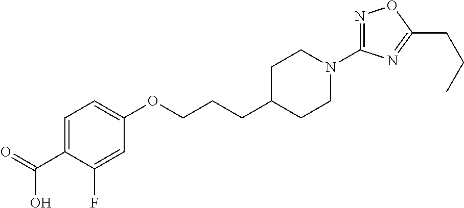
C1=C(C(=O)O)C(F)=CC(OCCCC2CCN(C3=NOC(CCC)=N3)CC2)=C1
